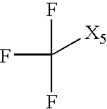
FC(F)([X5])F
